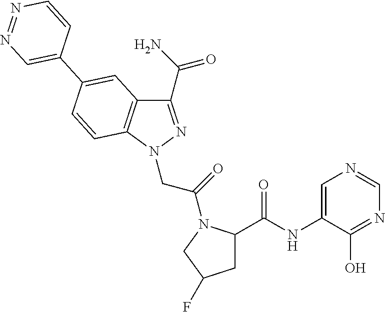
C1(C(N)=O)=NN(CC(=O)N2C(C(NC3=CN=CN=C3O)=O)CC(F)C2)C2=C1C=C(C1=CN=NC=C1)C=C2
